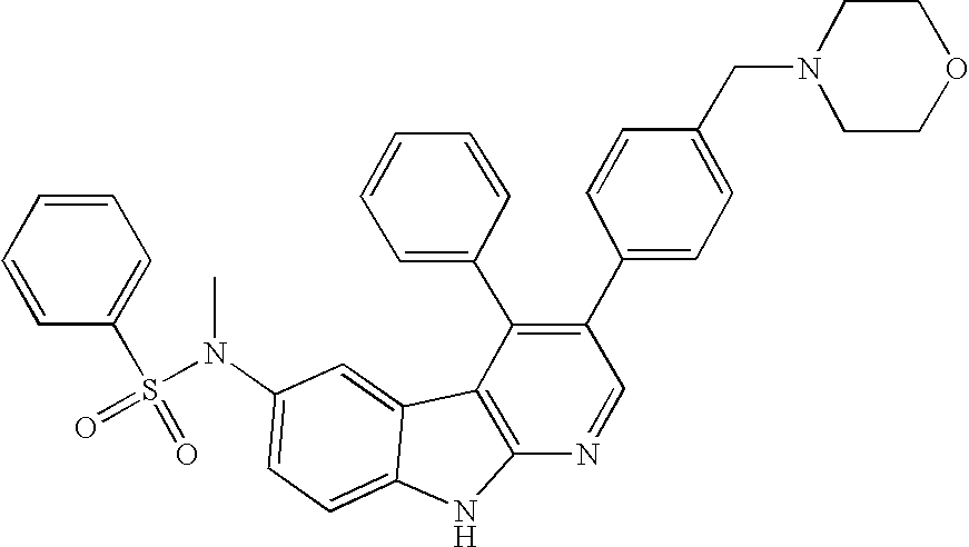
N(C1=CC=C2C(=C1)C1=C(N2)N=CC(C2=CC=C(CN3CCOCC3)C=C2)=C1C1=CC=CC=C1)(S(C1=CC=CC=C1)(=O)=O)C
